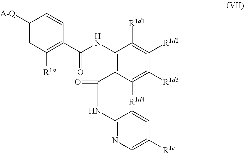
C1([A-Q])=CC([R1a])=C(C(NC2=C(C(NC3=NC=C([R1e])C=C3)=O)C([R1d4])=C([R1d3])C([R1d2])=C2[R1d1])=O)C=C1
